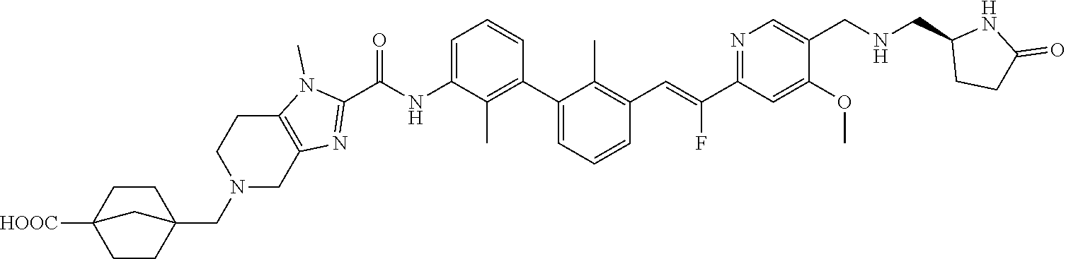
C1(C2=CC=CC(C=C(C3=NC=C(CNCC4CCC(=O)N4)C(OC)=C3)F)=C2C)=C(C)C(NC(C2=NC3=C(N2C)CCN(CC24CCC([HOOC])(CC2)C4)C3)=O)=CC=C1
